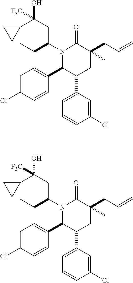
N1(C(CC)CC(C2CC2)(O)[F3C])C(C2=CC=C(Cl)C=C2)C(C2=CC=CC(Cl)=C2)CC(CC=C)(C)C1=O.N1(C(CC)CC(C2CC2)(O)[F3C])C(C2=CC=C(Cl)C=C2)C(C2=CC=CC(Cl)=C2)CC(CC=C)(C)C1=O
